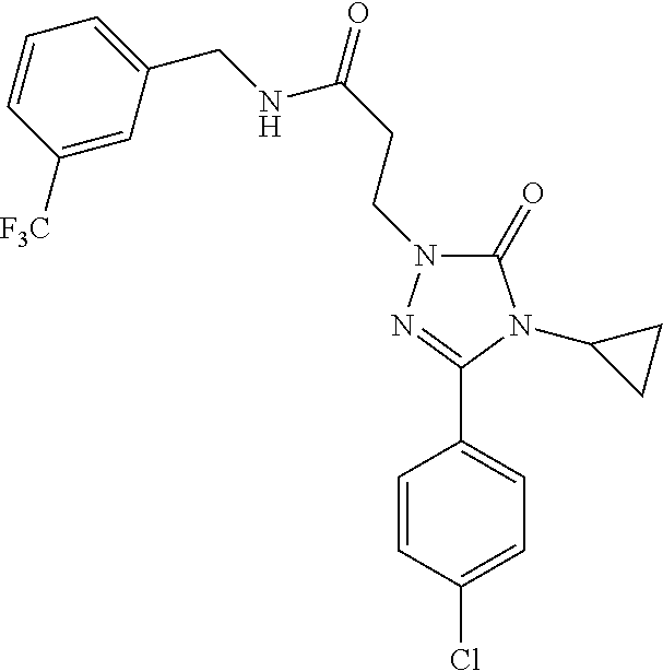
C1=CC(Cl)=CC=C1C1=NN(CCC(NCC2=CC=CC([F3C])=C2)=O)C(=O)N1C1CC1
